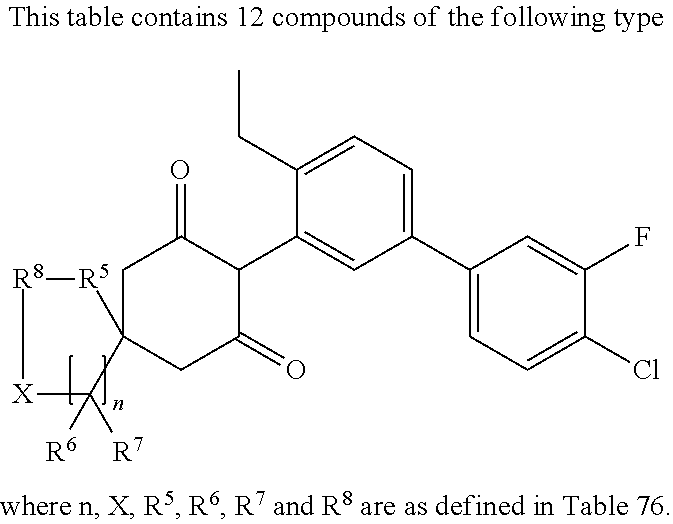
C1(C2=CC=C(Cl)C(F)=C2)=CC=C(CC)C(C2C(=O)CC3(CC2=O)[R5][R8][X]C3([R6])[R7])=C1
